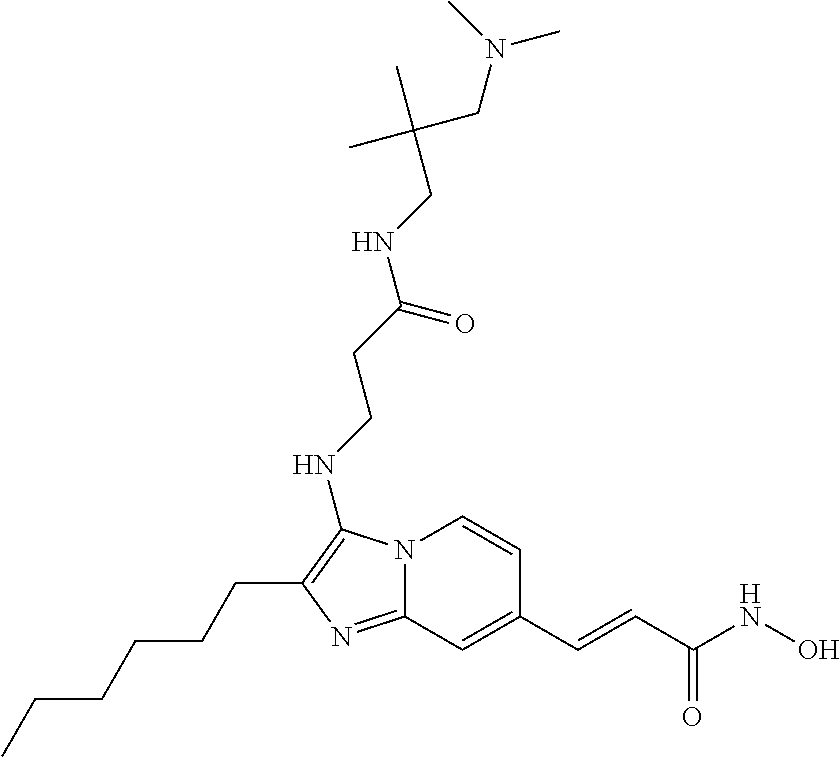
N12C(=NC(CCCCCC)=C1NCCC(NCC(C)(C)CN(C)C)=O)C=C(C=CC(NO)=O)C=C2
